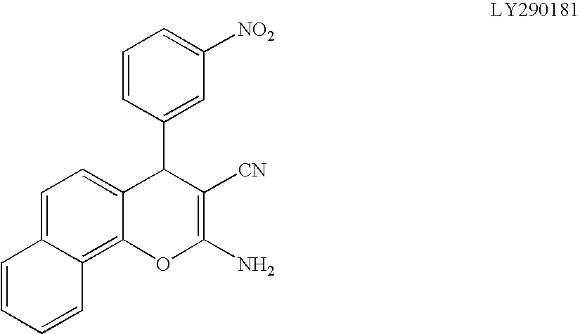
C1=C2C(=C3C(=C1)C=CC=C3)OC(N)=C([CN])C2C1=CC([NO2])=CC=C1
